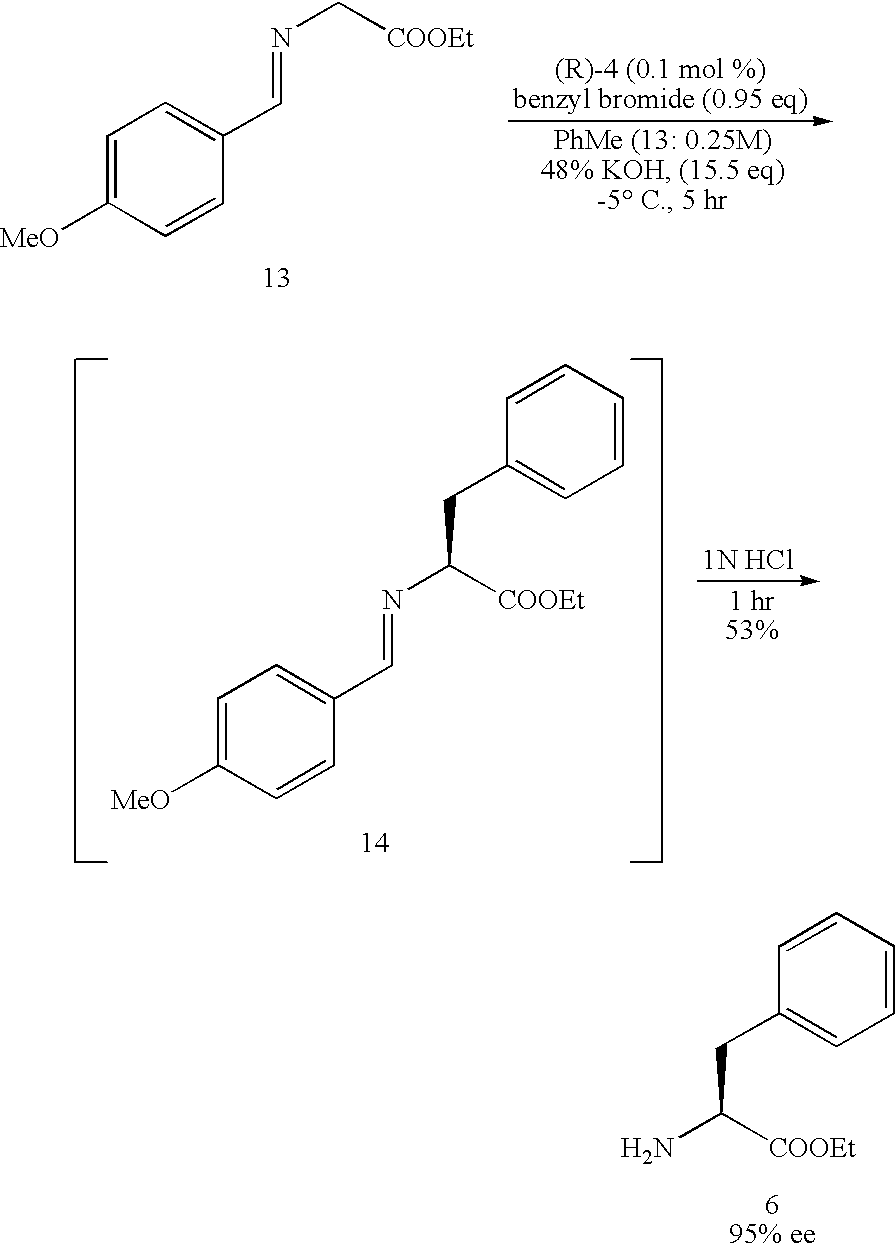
C1=C([MeO])C=CC(C=NC[COOEt])=C1.C1=C([MeO])C=CC(C=NC([COOEt])CC2=CC=CC=C2)=C1.NC([COOEt])CC1=CC=CC=C1
